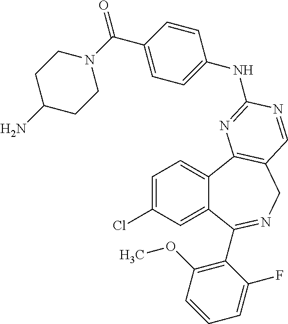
C1=C(Cl)C=C2C(=C1)C1=C(CN=C2C2=C(OC)C=CC=C2F)C=NC(NC2=CC=C(C(=O)N3CCC(N)CC3)C=C2)=N1
